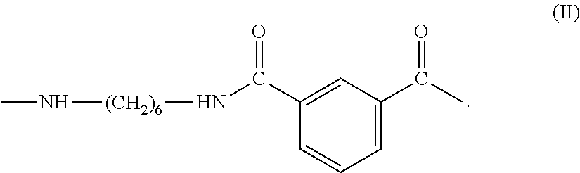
C1=C(C(=O)C)C=C(C(N[(CH2)6]NC)=O)C=C1
